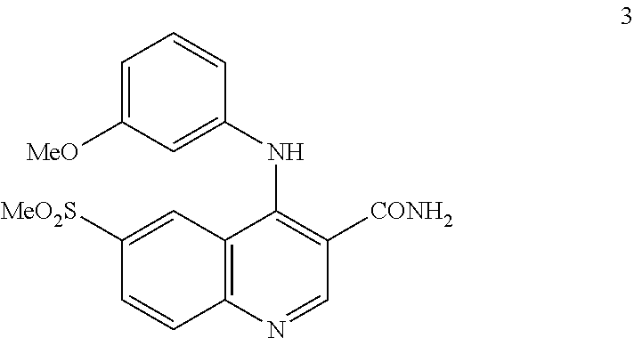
C12=C(N=CC([CONH2])=C1NC1=CC([MeO])=CC=C1)C=CC([MeO2S])=C2
